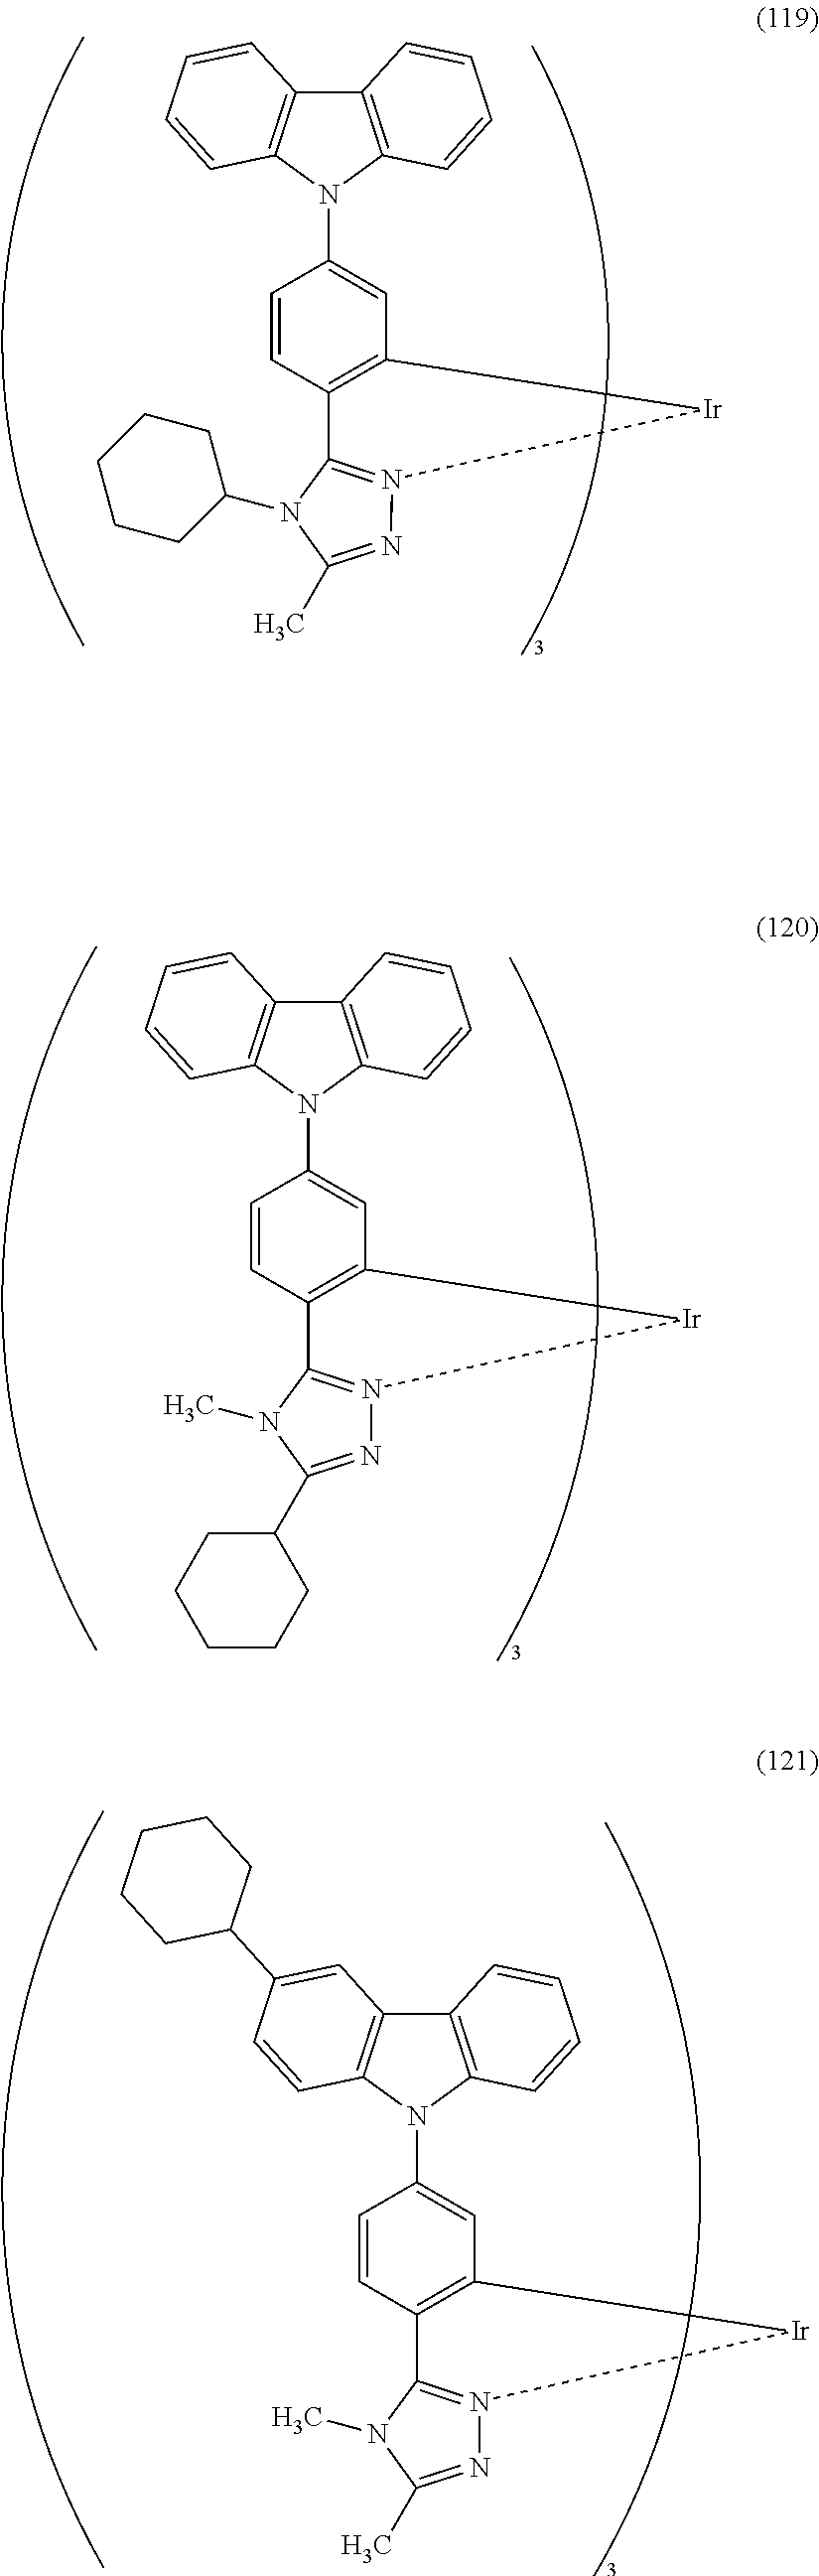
C12=C(N(C3=CC4=C(C=C3)C3=N(N=C(C)N3C3CCCCC3)[Ir]4)C3=C1C=CC=C3)C=CC=C2.C12=C(N(C3=CC4=C(C=C3)C3=N(N=C(C5CCCCC5)N3C)[Ir]4)C3=C1C=CC=C3)C=CC=C2.C12=C(N(C3=CC4=C(C=C3)C3=N(N=C(C)N3C)[Ir]4)C3=C1C=CC=C3)C=CC(C1CCCCC1)=C2
